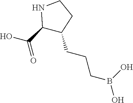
C1(CCCB(O)O)C(C(O)=O)NCC1
